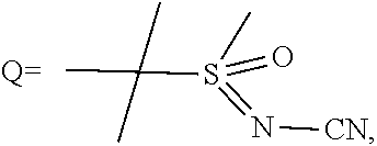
C(S(C)(=O)=N[CN])(C)(C)C
